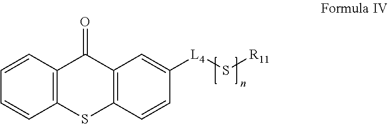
C1=CC2=C(C=C1)SC1=C(C2=O)C=C([L4]S[R11])C=C1
